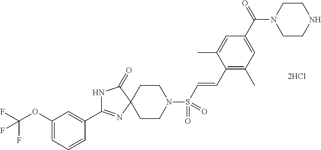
C1CN(S(C=CC2=C(C)C=C(C(=O)N3CCNCC3)C=C2C)(=O)=O)CCC12N=C(C1=CC(OC(F)(F)F)=CC=C1)NC2=O.[2HCl]
